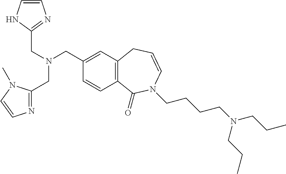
C(N(CC1=CC2=C(C=C1)C(=O)N(CCCCN(CCC)CCC)C=CC2)CC1=NC=CN1)C1=NC=CN1C
